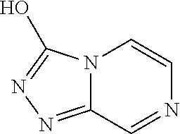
N12C(=NN=C1O)C=NC=C2
